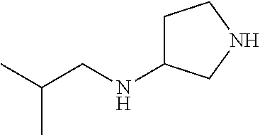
C1C(NCC(C)C)CNC1
